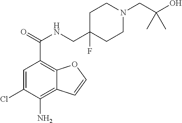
C1=C(Cl)C(N)=C2C(=C1C(=O)NCC1(F)CCN(CC(O)(C)C)CC1)OC=C2
